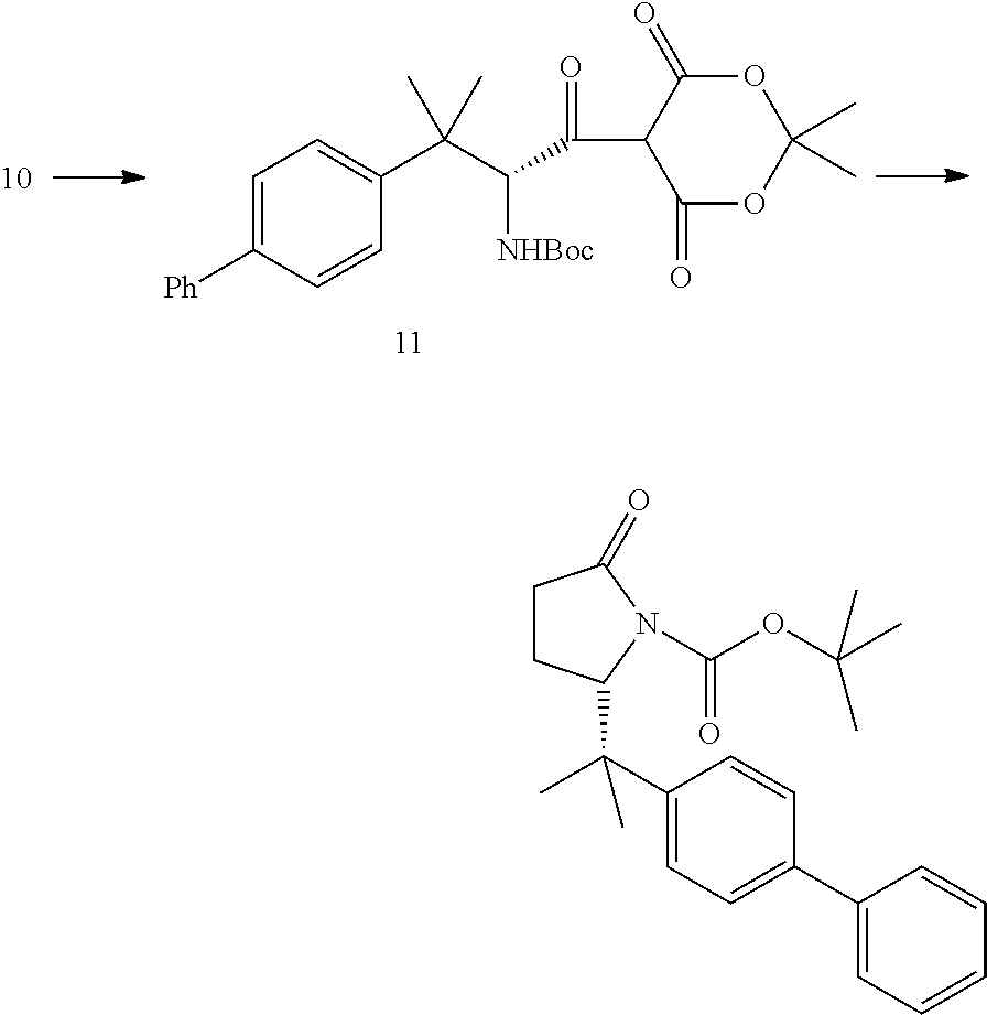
C1=C([Ph])C=CC(C(C([NHBoc])C(C2C(=O)OC(C)(C)OC2=O)=O)(C)C)=C1.C1(C(C2N(C(=O)OC(C)(C)C)C(=O)CC2)(C)C)=CC=C(C2=CC=CC=C2)C=C1
